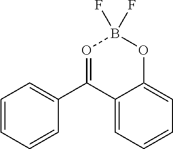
C12=CC=CC=C1OB(F)(F)O=C2C1=CC=CC=C1
